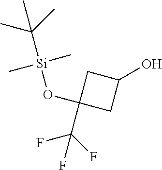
OC1CC(C(F)(F)F)(O[Si](C(C)(C)C)(C)C)C1
